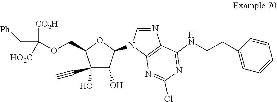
N1(C2OC(COC(C[Ph])([CO2H])[HO2C])C(C#C)(O)C2O)C=NC2=C1N=C(Cl)N=C2NCCC1=CC=CC=C1
